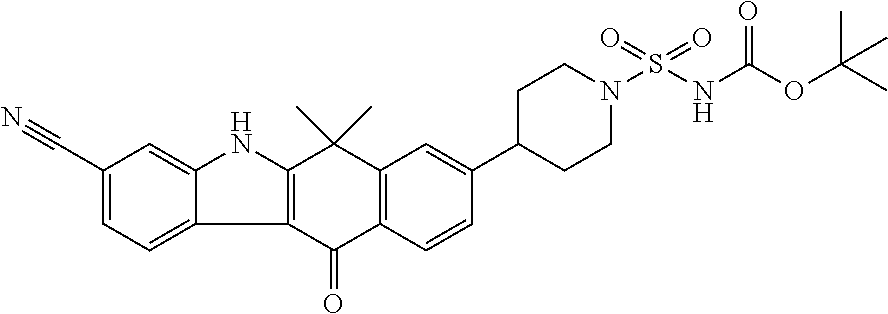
C12=C(C(=O)C3=C(C1(C)C)C=C(C1CCN(S(NC(OC(C)(C)C)=O)(=O)=O)CC1)C=C3)C1=CC=C(C#N)C=C1N2
